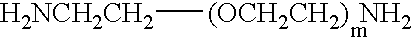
[H2NCH2CH2][(OCH2CH2)  NH2]
